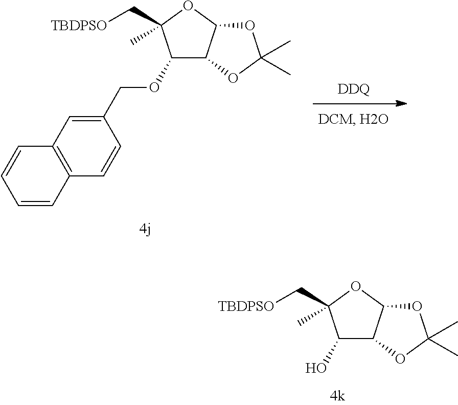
C1(O)C2C(OC1(C)C[TBDPSO])OC(C)(C)O2.[DDQ].C1(OCC2=CC3=C(C=C2)C=CC=C3)C2C(OC1(C)C[TBDPSO])OC(C)(C)O2
